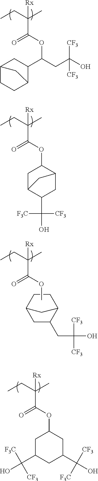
CCC(C)(C(=O)OC(C1CC2CCC1C2)CC(O)([CF3])[CF3])[Rx].CCC(C)(C(=O)OC1CC2C(C([F3C])(O)[CF3])CC1C2)[Rx].CCC(C)(C(=O)OC)[Rx].C1C(CC([CF3])([CF3])O)C2CCC1C2.CCC(C)(C(=O)OC1CC(C([F3C])([CF3])O)CC(C([F3C])([CF3])O)C1)[Rx]
